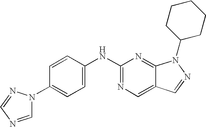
C1(NC2=CC=C(N3C=NC=N3)C=C2)=NC=C2C(=N1)N(C1CCCCC1)N=C2
